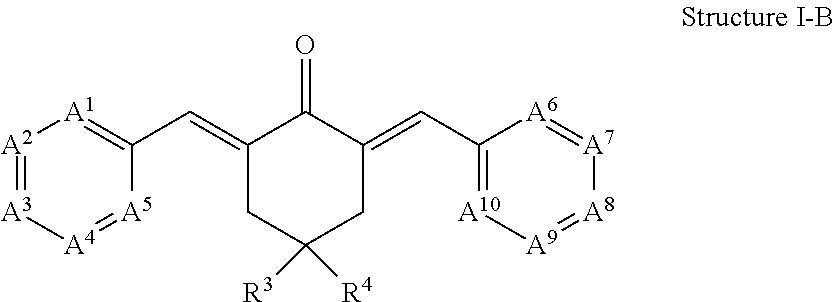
C1(=CC2=[A1][A2]=[A3][A4]=[A5]2)CC([R4])([R3])CC(=CC2=[A10][A9]=[A8][A7]=[A6]2)C1=O
